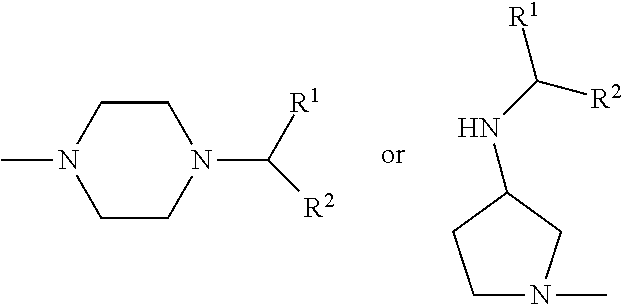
C1CN(C([R1])[R2])CCN1C.C1N(C)CC(NC([R1])[R2])C1
